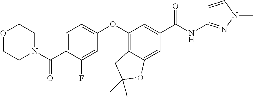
C1=C(C(N2CCOCC2)=O)C(F)=CC(OC2=C3C(=CC(C(NC4=NN(C)C=C4)=O)=C2)OC(C)(C)C3)=C1
